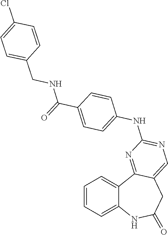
C1=CC=C2C(=C1)C1=NC(NC3=CC=C(C(=O)NCC4=CC=C(Cl)C=C4)C=C3)=NC=C1CC(=O)N2
